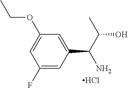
C1(F)=CC(C(C(C)O)N)=CC(OCC)=C1.Cl
